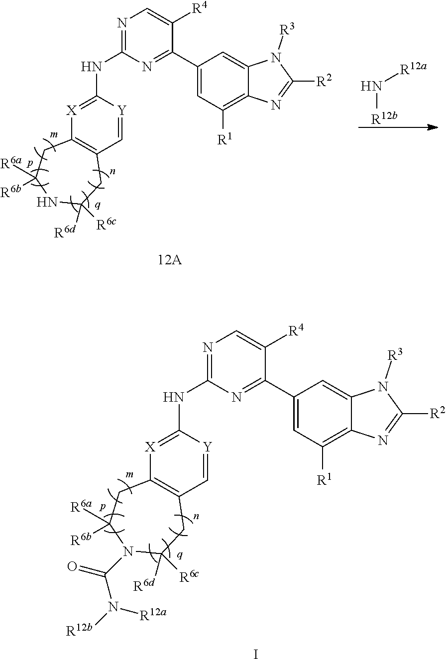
C1=[Y]C(NC2=NC=C([R4])C(C3=CC([R1])=C4C(=C3)N([R3])C([R2])=N4)=N2)=[X]C2=C1CC([R6d])([R6c])NC([R6a])([R6b])C2.N([R12a])[R12b].C1=[Y]C(NC2=NC=C([R4])C(C3=CC([R1])=C4C(=C3)N([R3])C([R2])=N4)=N2)=[X]C2=C1CC([R6d])([R6c])N(C(N([R12b])[R12a])=O)C([R6a])([R6b])C2.I
